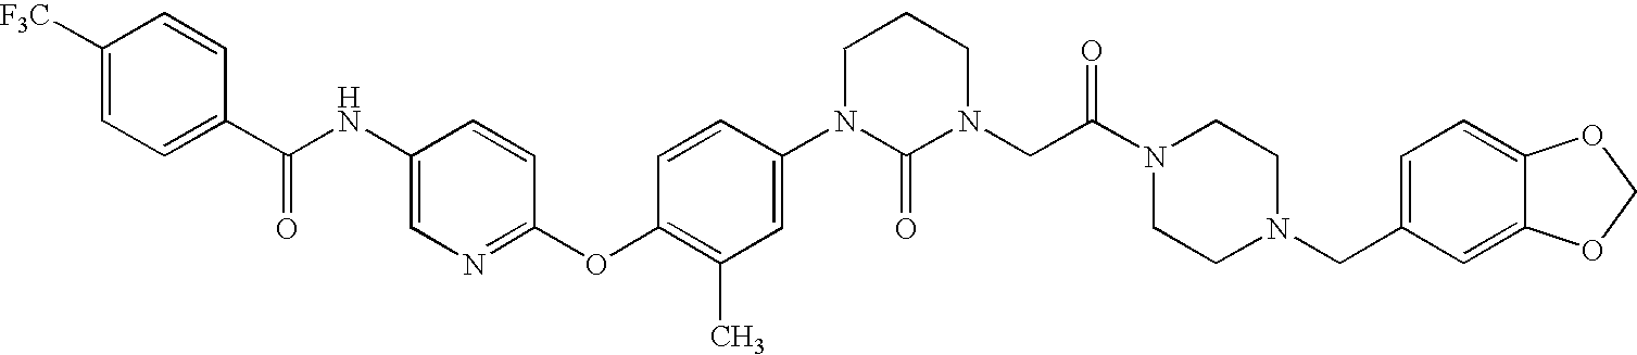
C1([CF3])=CC=C(C(NC2=CN=C(OC3=C(C)C=C(N4C(=O)N(CC(N5CCN(CC6=CC=C7C(=C6)OCO7)CC5)=O)CCC4)C=C3)C=C2)=O)C=C1
